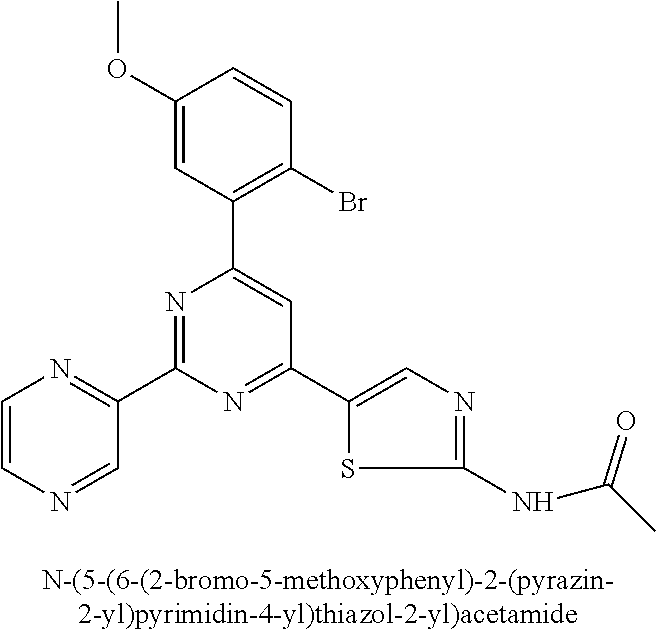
C1(OC)=CC(C2=CC(C3=CN=C(NC(C)=O)S3)=NC(C3=NC=CN=C3)=N2)=C(Br)C=C1
